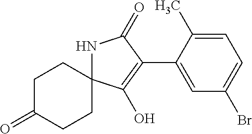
C1CC2(CCC1=O)NC(=O)C(C1=CC(Br)=CC=C1C)=C2O
